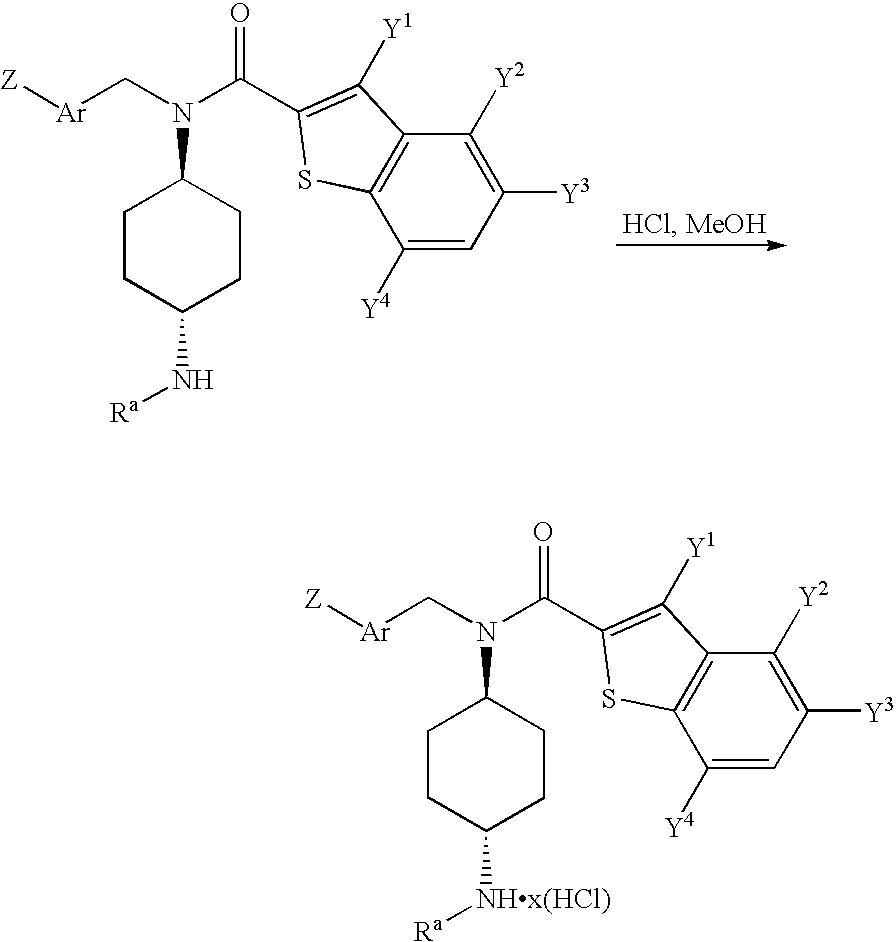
C1CC(N[Ra])CCC1N(C[Ar][Z])C(=O)C1=C([Y1])C2=C(C([Y4])=CC([Y3])=C2[Y2])S1.C1CC([NHx(HCl)][Ra])CCC1N(C[Ar][Z])C(=O)C1=C([Y1])C2=C(C([Y4])=CC([Y3])=C2[Y2])S1
